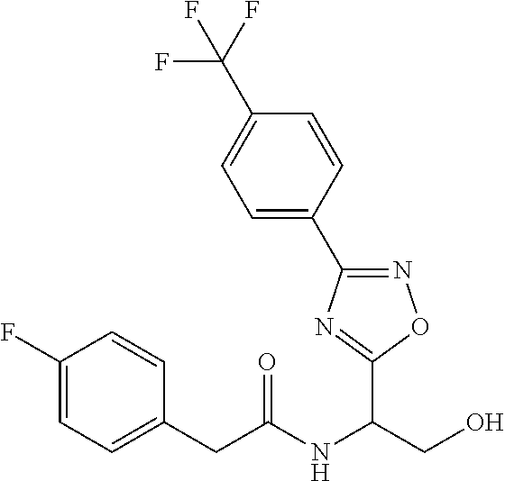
C(C(NC(CO)C1=NC(C2=CC=C(C(F)(F)F)C=C2)=NO1)=O)C1=CC=C(F)C=C1
